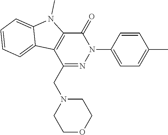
C1(=O)C2=C(C(CN3CCOCC3)=NN1C1=CC=C(C)C=C1)C1=CC=CC=C1N2C
